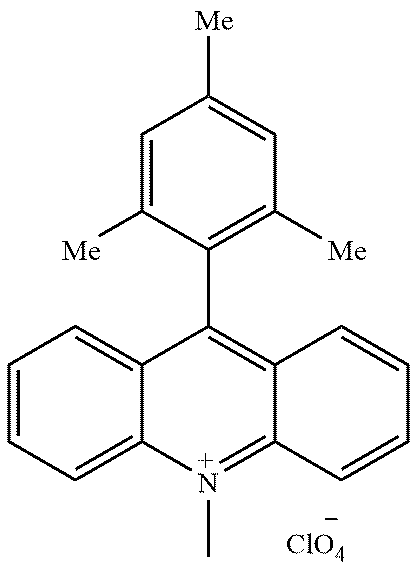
C1=C([Me])C(C2=C3C(=[+N](C)C4=CC=CC=C24)C=CC=C3)=C([Me])C=C1[Me].[ClO4]
